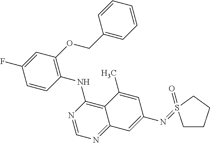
C1=CC(NC2=C3C(=NC=N2)C=C(N=S2(=O)CCCC2)C=C3C)=C(OCC2=CC=CC=C2)C=C1F
